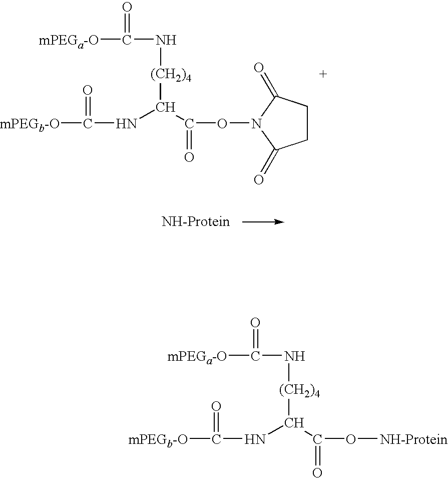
C([mPEGa-O])(N[(CH2)4]C(C(ON1C(=O)CCC1=O)=O)NC([mPEGb-O])=O)=O.[NH-Protein].C([mPEGa-O])(N[(CH2)4]C(C(O[NH-Protein])=O)NC([mPEGb-O])=O)=O
